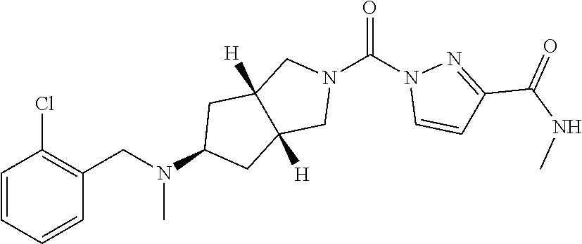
C1=CC=CC(CN(C2CC3([H])C([H])(C2)CN(C(N2C=CC(C(NC)=O)=N2)=O)C3)C)=C1Cl
